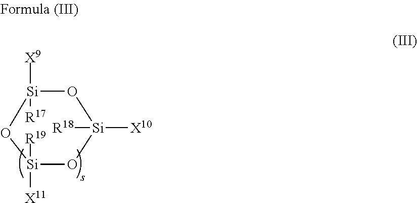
[Si]1([R19])([X11])O[Si]([R18])([X10])O[Si]([R17])([X9])O1
